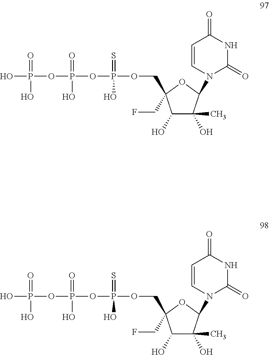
OP(=O)(O)OP(=O)(O)OP(=S)(O)OCC1(CF)C(O)C(O)(C)C(N2C(=O)NC(=O)C=C2)O1.OP(=O)(O)OP(=O)(O)OP(=S)(O)OCC1(CF)C(O)C(O)(C)C(N2C(=O)NC(=O)C=C2)O1
